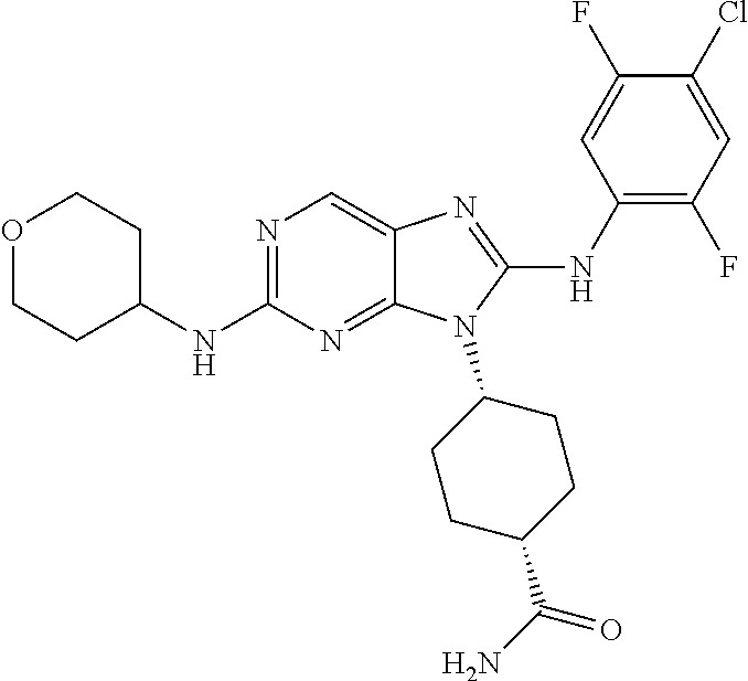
N1=C(NC2CCOCC2)N=C2C(=C1)N=C(NC1=C(F)C=C(Cl)C(F)=C1)N2C1CCC(C(N)=O)CC1
